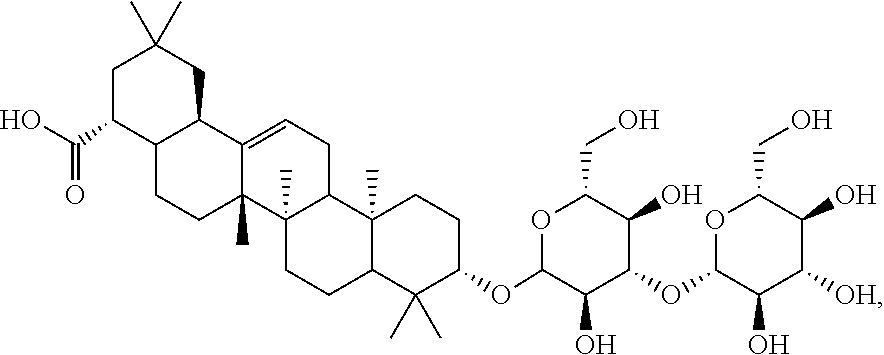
C1C(C(O)=O)C2C(CC1(C)C)C1=CCC3C(C)(C1(C)CC2)CCC1C3(C)CCC(OC2C(O)C(OC3C(O)C([OH])C(O)C(CO)O3)C(O)C(CO)O2)C1(C)C
